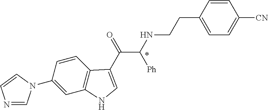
C1(N2C=NC=C2)=CC2=C(C=C1)C(C(=O)C(NCCC1=CC=C([CN])C=C1)[Ph])=CN2
